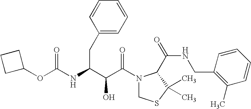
O(C(NC(C(C(N1CSC(C)(C)C1C(NCC1=C(C)C=CC=C1)=O)=O)O)CC1=CC=CC=C1)=O)C1CCC1
